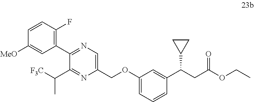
N1=C(C2=C(F)C=CC([MeO])=C2)C(C(C)[F3C])=NC(COC2=CC=CC(C(C3CC3)CC(=O)OCC)=C2)=C1
